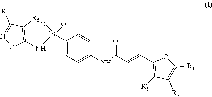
C1(S(NC2=C([R5])C([R4])=NO2)(=O)=O)=CC=C(NC(=O)C=CC2=C([R3])C([R2])=C([R1])O2)C=C1
